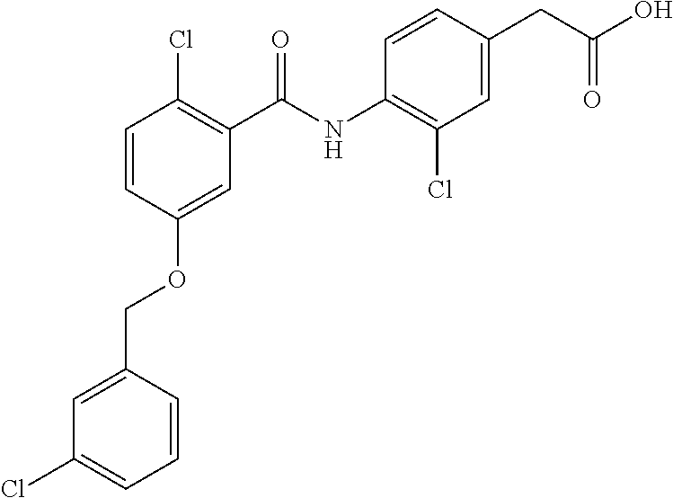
C1=CC(OCC2=CC(Cl)=CC=C2)=CC(C(NC2=C(Cl)C=C(CC(O)=O)C=C2)=O)=C1Cl
